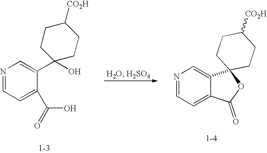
N1=CC=C2C(=C1)C1(OC2=O)CCC([CO2H])CC1.[1-4].N1=CC=C(C(O)=O)C(C2(O)CCC([CO2H])CC2)=C1
